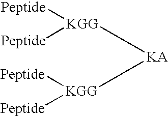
[KGG]([KA][KGG]([Peptide])[Peptide])([Peptide])[Peptide]
